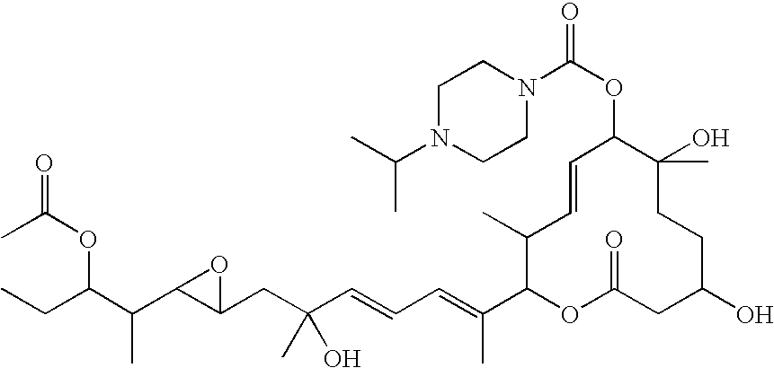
CCC(C(C1C(CC(C=CC=C(C2OC(=O)CC(O)CCC(O)(C)C(OC(N3CCN(C(C)C)CC3)=O)C=CC2C)C)(O)C)O1)C)OC(C)=O
